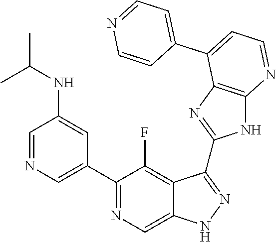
C1=NC=C(C2=NC=C3C(=C2F)C(C2=NC4=C(N2)N=CC=C4C2=CC=NC=C2)=NN3)C=C1NC(C)C
